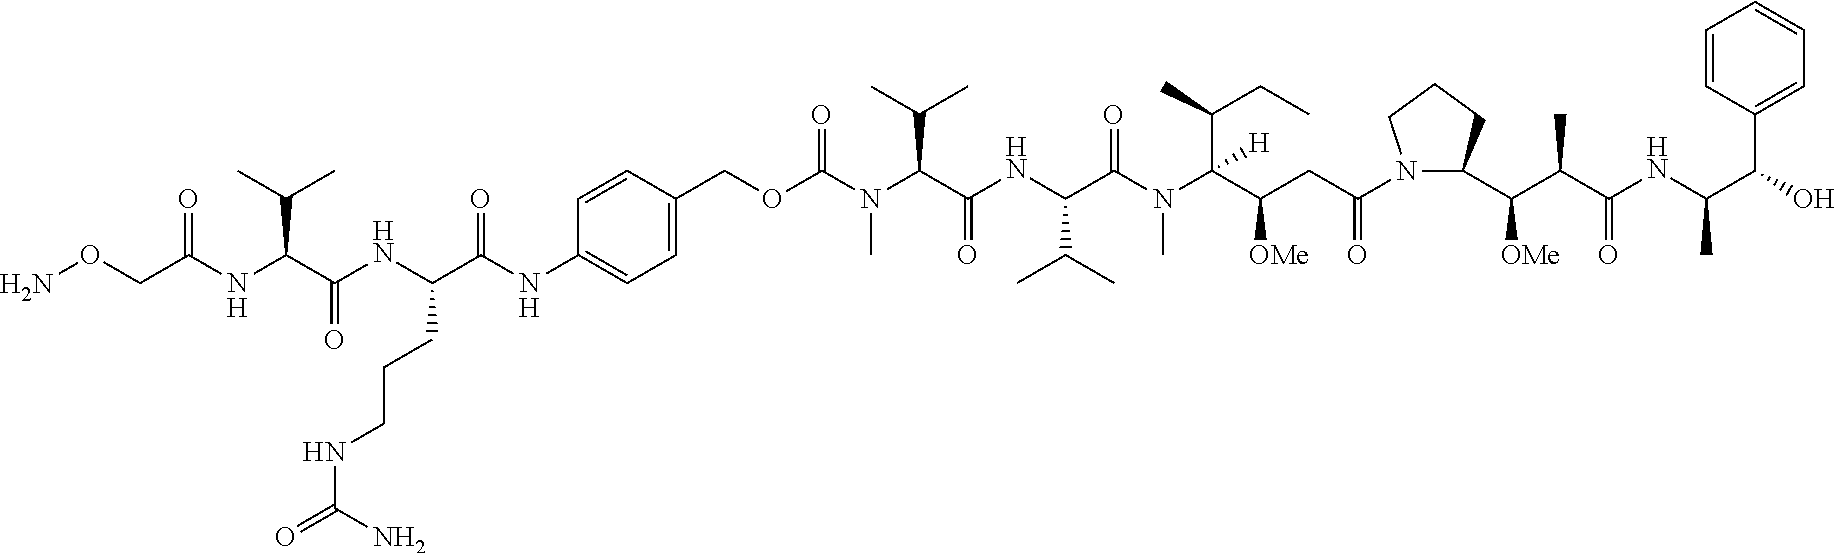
NOCC(NC(C(NC(C(NC1=CC=C(COC(N(C(C(NC(C(N(C(C(CC(N2C(C(C(C(NC(C)C(C3=CC=CC=C3)O)=O)C)[OMe])CCC2)=O)[OMe])(C(C)CC)[H])C)=O)C(C)C)=O)C(C)C)C)=O)C=C1)=O)CCCNC(=O)N)=O)C(C)C)=O
